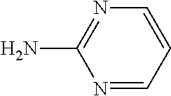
C1(N)=NC=CC=N1
